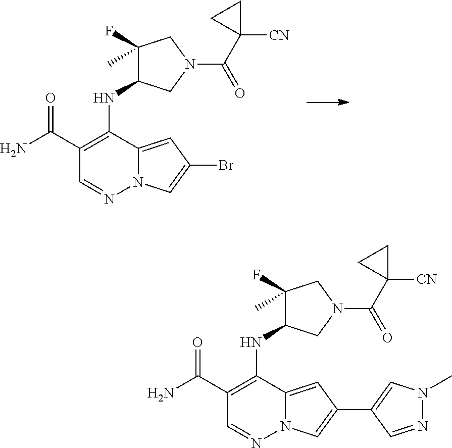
C1(C(N)=O)=C(NC2C(F)(C)CN(C(C3([CN])CC3)=O)C2)C2=CC(Br)=CN2N=C1.C1(C(N)=O)=C(NC2C(F)(C)CN(C(C3([CN])CC3)=O)C2)C2=CC(C3=CN(C)N=C3)=CN2N=C1
